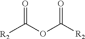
[R2]C(=O)OC([R2])=O
